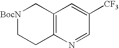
[BocN]1CCC2=C(C1)C=C([CF3])C=N2
